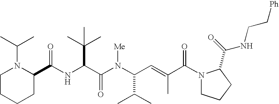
N(C(C(N(C(C(C)C)C=C(C)C(N1CCCC1C(=O)NCC[Ph])=O)[Me])=O)C(C)(C)C)C(C1N(C(C)C)CCCC1)=O
